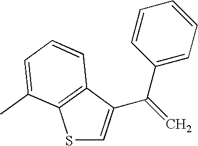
S1C=C(C(C2=CC=CC=C2)=C)C2=C1C(C)=CC=C2
